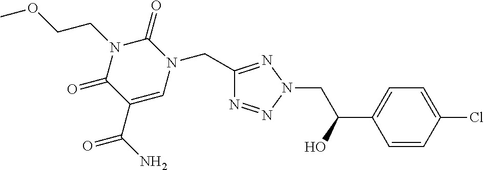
C1(CN2C(=O)N(CCOC)C(=O)C(C(N)=O)=C2)=NN(CC(C2=CC=C(Cl)C=C2)O)N=N1
